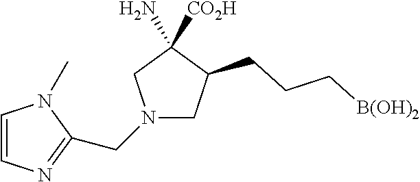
N1(CC2=NC=CN2C)CC(CCC[B(OH)2])C([CO2H])(N)C1
